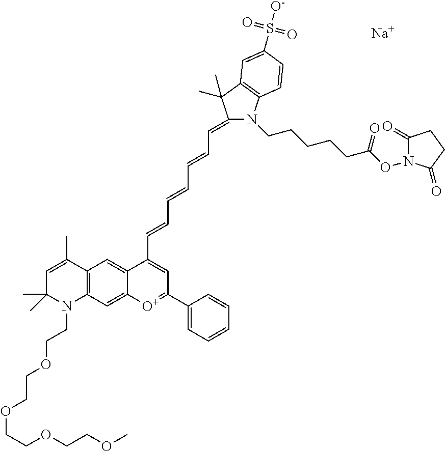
[Na].C1=C(C)C2=C(N(CCOCCOCCOCCOC)C1(C)C)C=C1C(=C2)C(C=CC=CC=CC=C2N(CCCCCC(ON3C(=O)CCC3=O)=O)C3=C(C2(C)C)C=C(S([O-])(=O)=O)C=C3)=CC(C2=CC=CC=C2)=[O+]1
